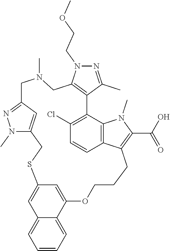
N1=C(C)C2=C(N1CCOC)CN(C)CC1=NN(C)C(=C1)CSC1=CC3=CC=CC=C3C(=C1)OCCCC1=C(C(=O)O)N(C)C3=C1C=CC(Cl)=C23
